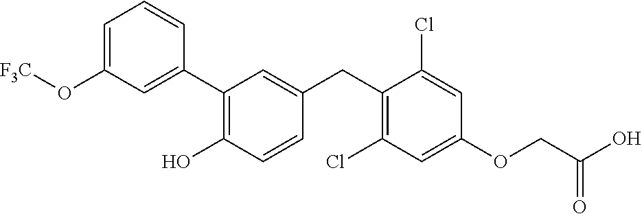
C1=C(O[F3C])C=C(C2=C(O)C=CC(CC3=C(Cl)C=C(OCC(O)=O)C=C3Cl)=C2)C=C1
